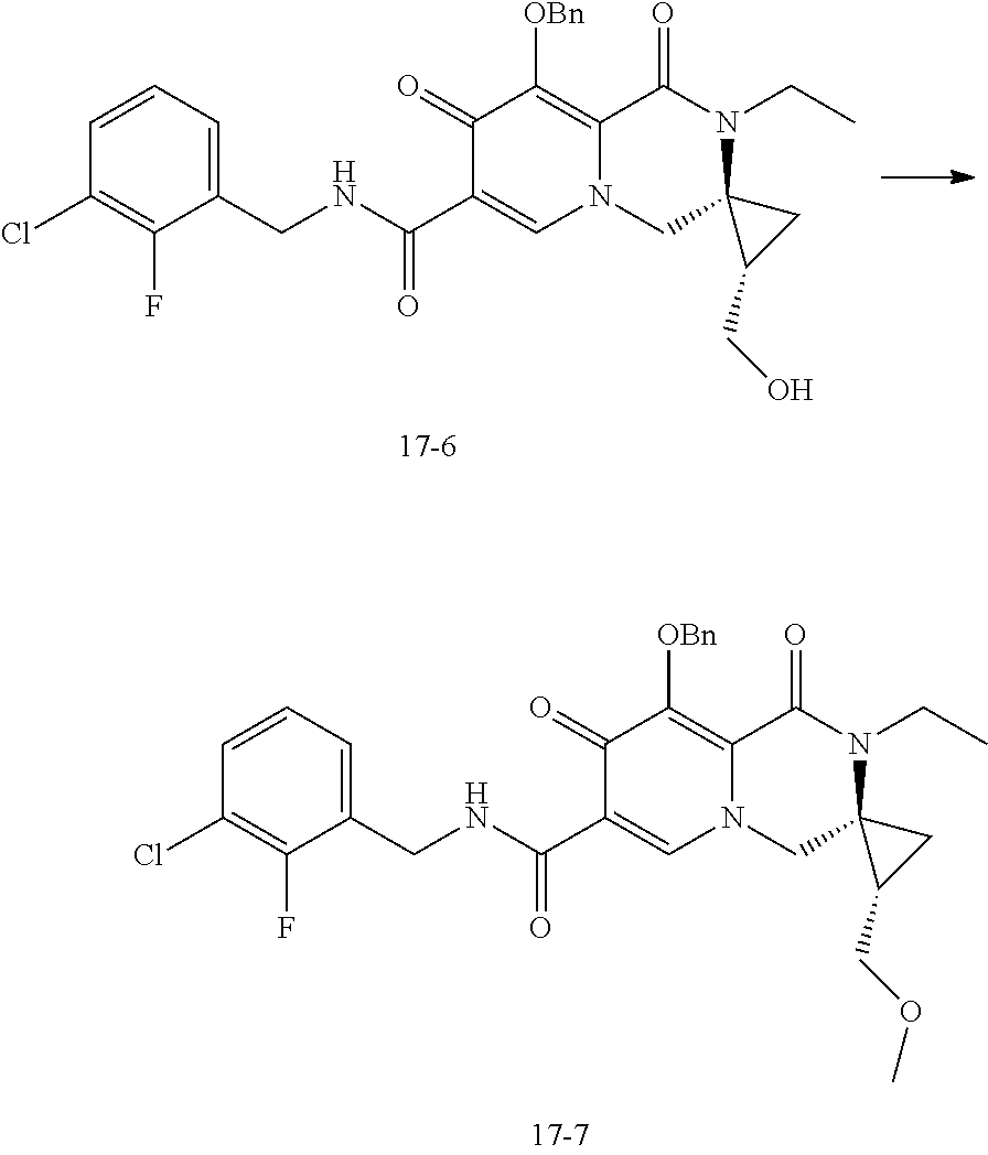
C1=CC=C(CNC(C2=CN3C(=C([OBn])C2=O)C(=O)N(CC)C2(C3)C(CO)C2)=O)C(F)=C1Cl.C1=CC=C(CNC(C2=CN3C(=C([OBn])C2=O)C(=O)N(CC)C2(C3)C(COC)C2)=O)C(F)=C1Cl
